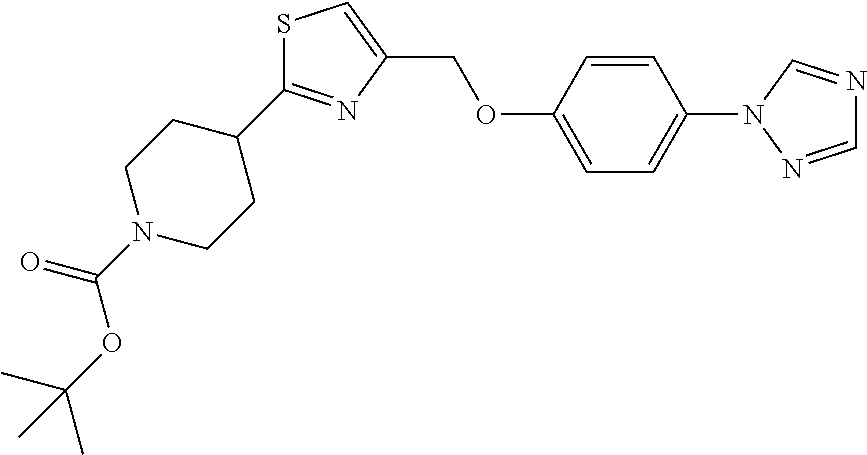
S1C(C2CCN(C(OC(C)(C)C)=O)CC2)=NC(COC2=CC=C(N3N=CN=C3)C=C2)=C1
